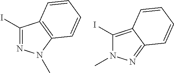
IC1=NN(C)C2=C1C=CC=C2.IC1=C2C(=NN1C)C=CC=C2
